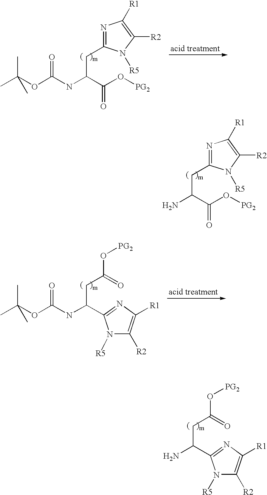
CC(C)(OC(=O)NC(CC1=NC([R1])=C([R2])N1[R5])C(O[PG2])=O)C.CC(C)(OC(=O)NC(CC(=O)O[PG2])C1=NC([R1])=C([R2])N1[R5])C.NC(CC(=O)O[PG2])C1=NC([R1])=C([R2])N1[R5].NC(CC1=NC([R1])=C([R2])N1[R5])C(O[PG2])=O
